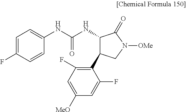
C1=C(F)C=CC(NC(NC2C(C3=C(F)C=C([MeO])C=C3F)CN([OMe])C2=O)=O)=C1
